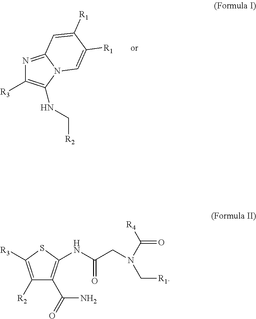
N1=C2N(C(NC[R2])=C1[R3])C=C([R1])C([R1])=C2.C1([R2])=C([R3])SC(NC(CN(C([R4])=O)C[R1])=O)=C1C(=O)N
